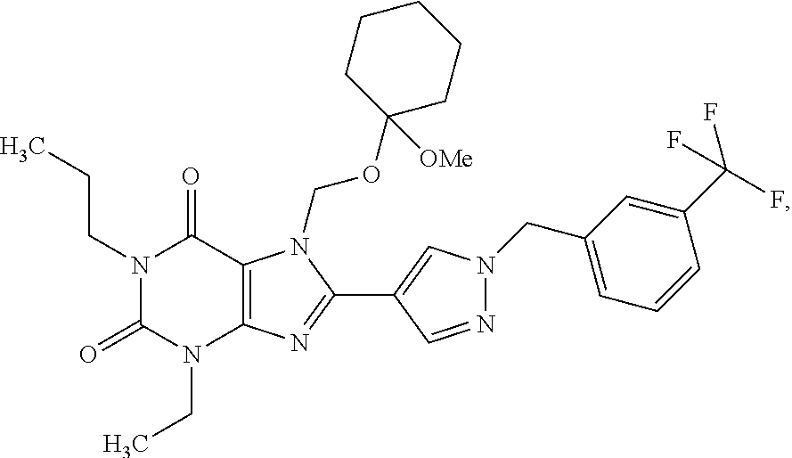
N1(CCC)C(=O)N(CC)C2=C(C1=O)N(COC1([OMe])CCCCC1)C(C1=CN(CC3=CC=CC(C(F)(F)F)=C3)N=C1)=N2
